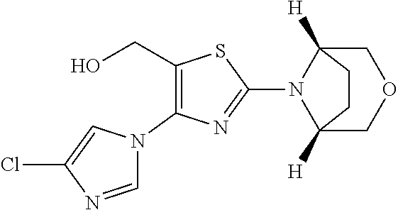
C1=NC(Cl)=CN1C1=C(CO)SC(N2C3([H])COCC2([H])CC3)=N1
